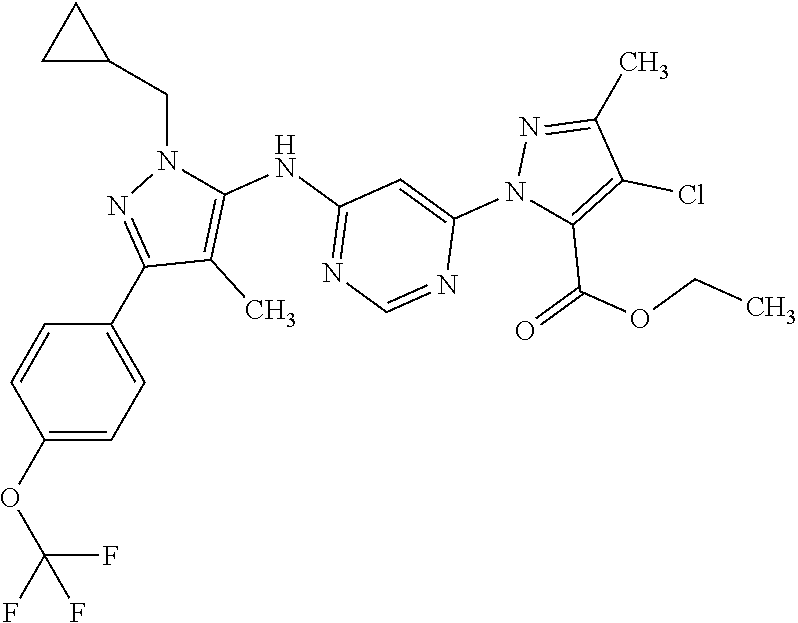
C1(OC(F)(F)F)=CC=C(C2=NN(CC3CC3)C(NC3=NC=NC(N4C(C(=O)OCC)=C(Cl)C(C)=N4)=C3)=C2C)C=C1
